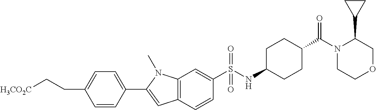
[H3CO2C]CCC1=CC=C(C2=CC3=C(N2C)C=C(S(NC2CCC(C(N4CCOCC4C4CC4)=O)CC2)(=O)=O)C=C3)C=C1
